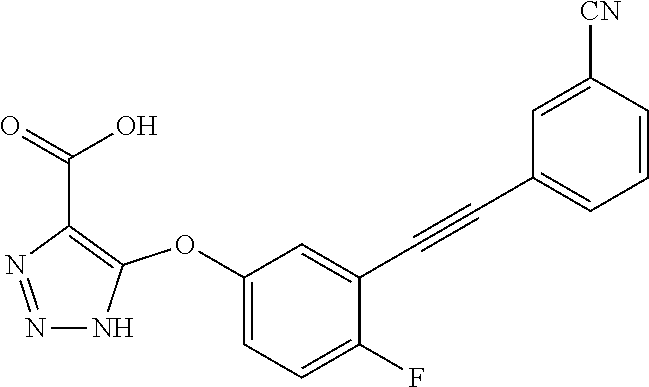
N1=NNC(OC2=CC=C(F)C(C#CC3=CC=CC([CN])=C3)=C2)=C1C(=O)O
